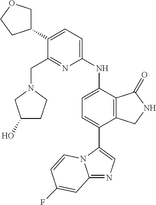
C1(C2=CN=C3N2C=CC(F)=C3)=CC=C(NC2=CC=C(C3COCC3)C(CN3CCC(O)C3)=N2)C2=C1CNC2=O
